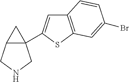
C12(C3=CC4=C(S3)C=C(Br)C=C4)C(CNC1)C2
